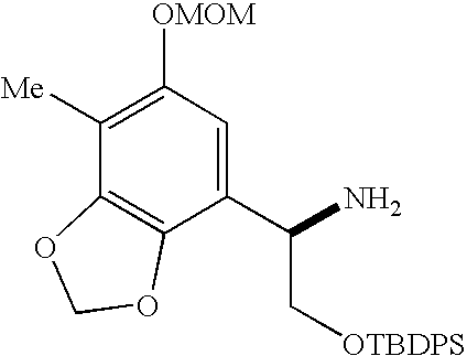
C1([Me])=C([OMOM])C=C(C(C[OTBDPS])N)C2=C1OCO2
